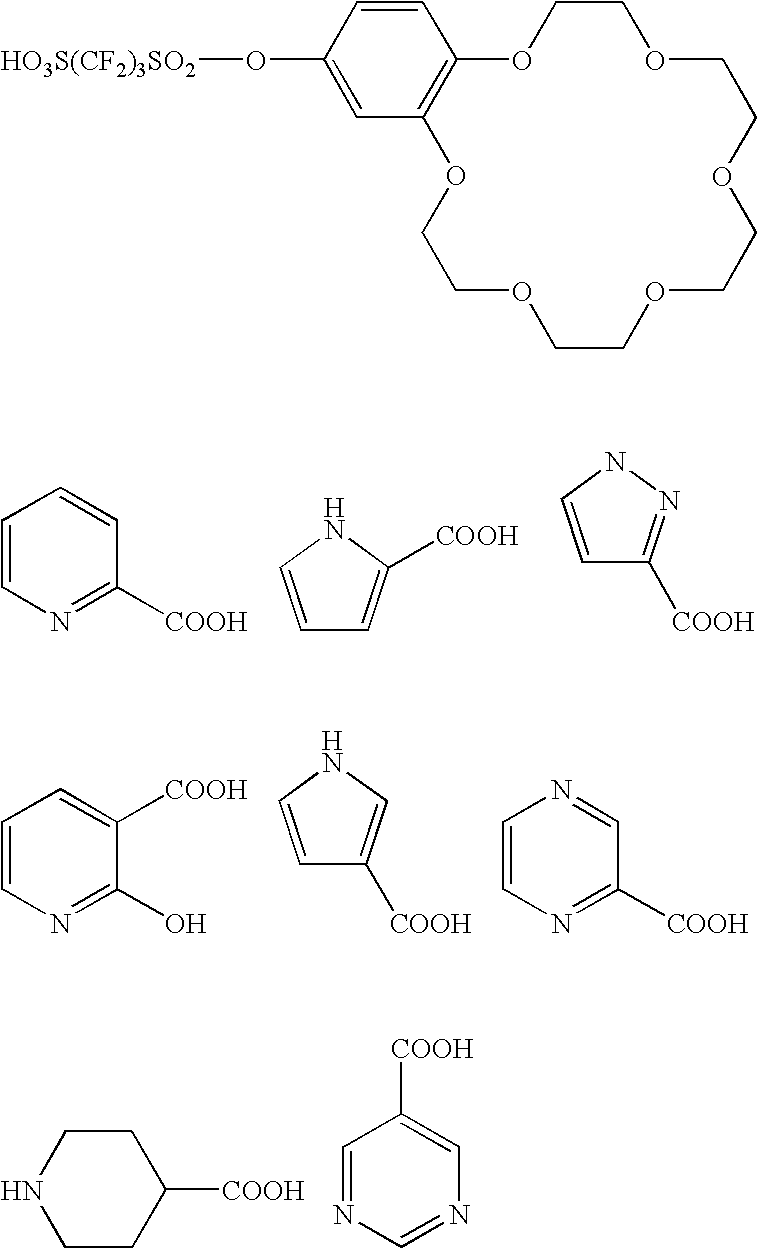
C1=CN=C(O)C([COOH])=C1.C1=CNC=C1[COOH].C1=CN=C([COOH])C=N1.N1CCC([COOH])CC1.C1=NC=NC=C1[COOH].C1=CN=C([COOH])C=C1.C1=CNC([COOH])=C1.C1=CNN=C1[COOH].C1OCCOC2=C(OCCOCCOCCOC1)C=C(O[HO3S(CF2)3SO2])C=C2
